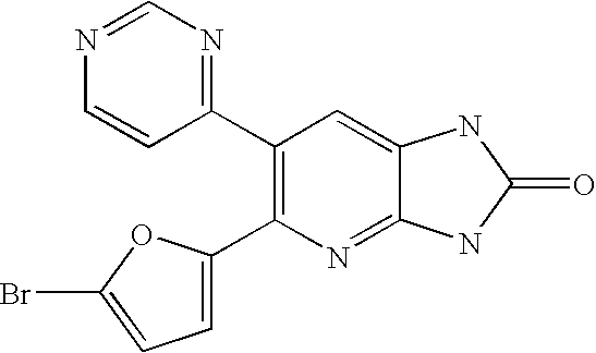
N1=CN=C(C2=C(C3=CC=C(Br)O3)N=C3C(=C2)NC(=O)N3)C=C1
